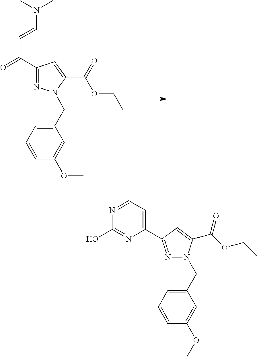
C1=CC(OC)=CC(CN2N=C(C(=O)C=CN(C)C)C=C2C(OCC)=O)=C1.C1=CC(OC)=CC(CN2N=C(C3=CC=NC(O)=N3)C=C2C(OCC)=O)=C1
